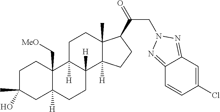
C1C(C)(O)CC2([H])C(C[MeO])(C1)C1([H])C([H])(CC2)C2([H])C(C)(CC1)C(C(=O)CN1N=C3C(=N1)C=CC(Cl)=C3)CC2
